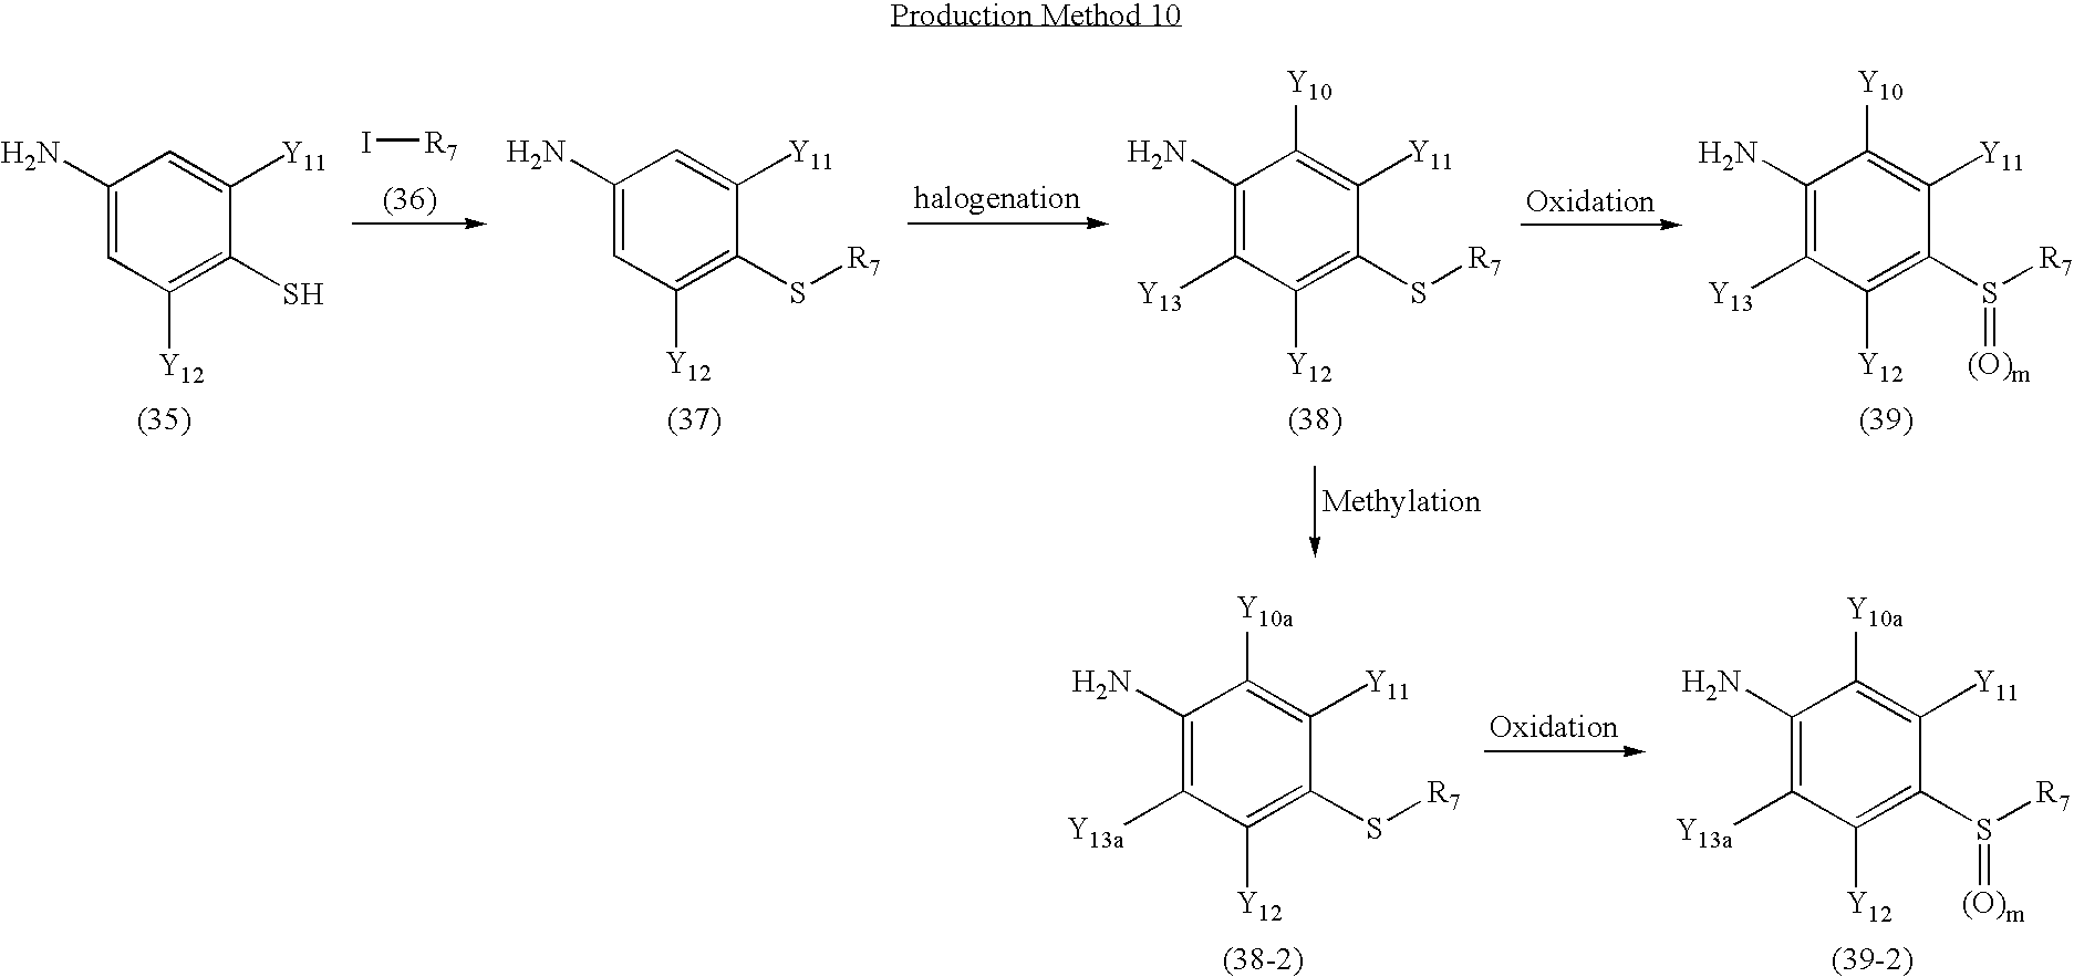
C1(N)=CC([Y12])=C(S)C([Y11])=C1.C1(N)=CC([Y12])=C(S[R7])C([Y11])=C1.C1(N)=C([Y13])C([Y12])=C(S[R7])C([Y11])=C1[Y10].C1(N)=C([Y13])C([Y12])=C(S([R7])=[(O)m])C([Y11])=C1[Y10].[R7]I.C1(N)=C([Y13a])C([Y12])=C(S([R7])=[(O)m])C([Y11])=C1[Y10a].C1(N)=C([Y13a])C([Y12])=C(S[R7])C([Y11])=C1[Y10a]
